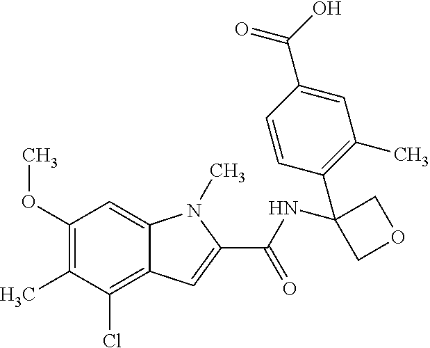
C1(OC)=C(C)C(Cl)=C2C(=C1)N(C)C(C(NC1(C3=C(C)C=C(C(=O)O)C=C3)COC1)=O)=C2
